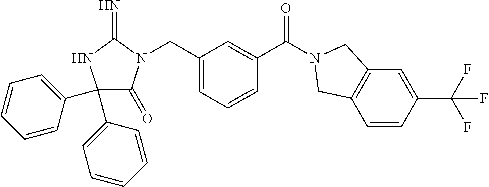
C1(C2=CC=CC=C2)(C2=CC=CC=C2)C(=O)N(CC2=CC=CC(C(=O)N3CC4=C(C=CC(C(F)(F)F)=C4)C3)=C2)C(=N)N1
